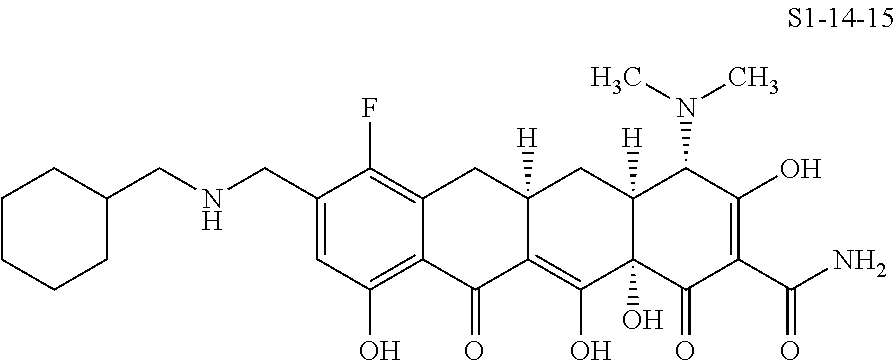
C1(CNCC2CCCCC2)=CC(O)=C2C(=C1F)CC1([H])C(=C(O)C3(O)C([H])(C1)C(N(C)C)C(O)=C(C(N)=O)C3=O)C2=O
